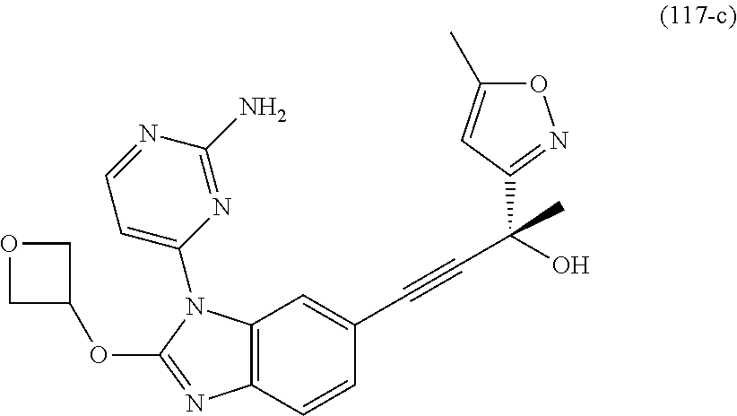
C12=C(C=CC(C#CC(O)(C3=NOC(C)=C3)C)=C1)N=C(OC1COC1)N2C1=CC=NC(N)=N1
